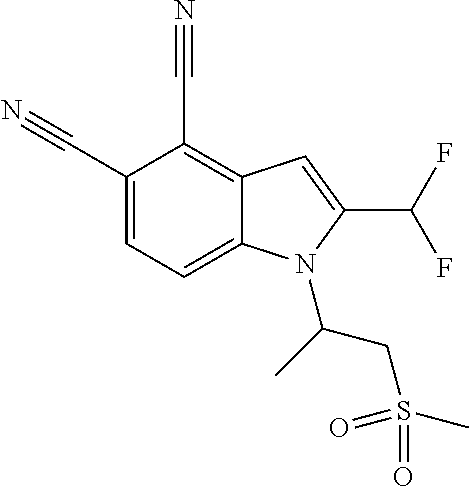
C1(C#N)=CC=C2C(=C1C#N)C=C(C(F)F)N2C(CS(C)(=O)=O)C
